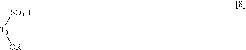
[SO3H][T3][OR1]
